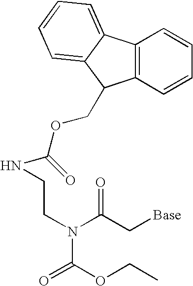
C12=C(C3=CC=CC=C3C1COC(NCCN(C(C[Base])=O)C(OCC)=O)=O)C=CC=C2
